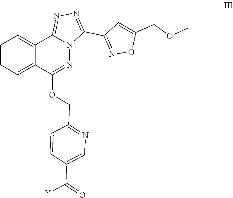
C1=CC=C2C(=C1)C1=NN=C(C3=NOC(COC)=C3)N1N=C2OCC1=NC=C(C([Y])=O)C=C1
